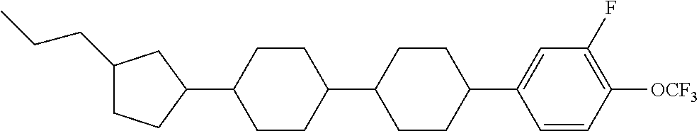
C1(CCC)CCC(C2CCC(C3CCC(C4=CC(F)=C([OCF3])C=C4)CC3)CC2)C1
